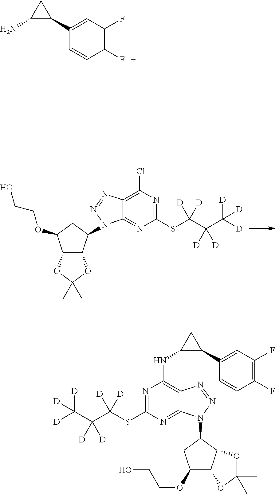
C12C(C(N3C4=NC(SC(C(C([D])([D])[D])([D])[D])([D])[D])=NC(Cl)=C4N=N3)CC1OCCO)OC(C)(C)O2.C1(C2CC2N)=CC(F)=C(F)C=C1.C1(C2CC2NC2=C3C(=NC(SC(C(C([D])([D])[D])([D])[D])([D])[D])=N2)N(C2CC(OCCO)C4C2OC(C)(C)O4)N=N3)=CC(F)=C(F)C=C1
